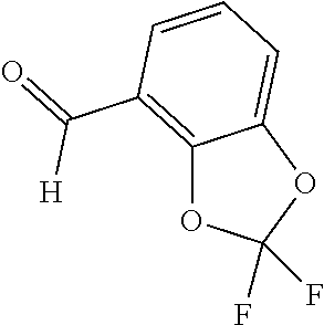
C12=C(C(=O)[H])C=CC=C1OC(F)(F)O2
